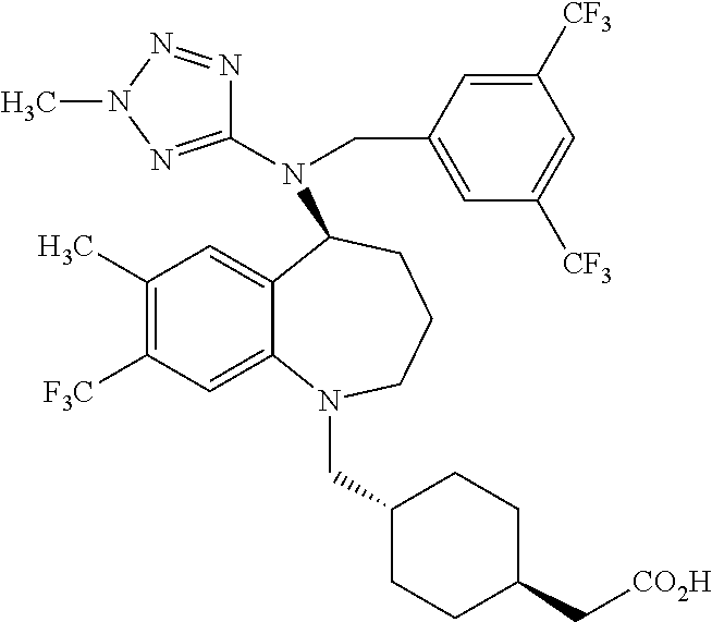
C12=CC(C)=C([F3C])C=C1N(CC1CCC(C[CO2H])CC1)CCCC2N(CC1=CC([CF3])=CC([CF3])=C1)C1=NN(C)N=N1
